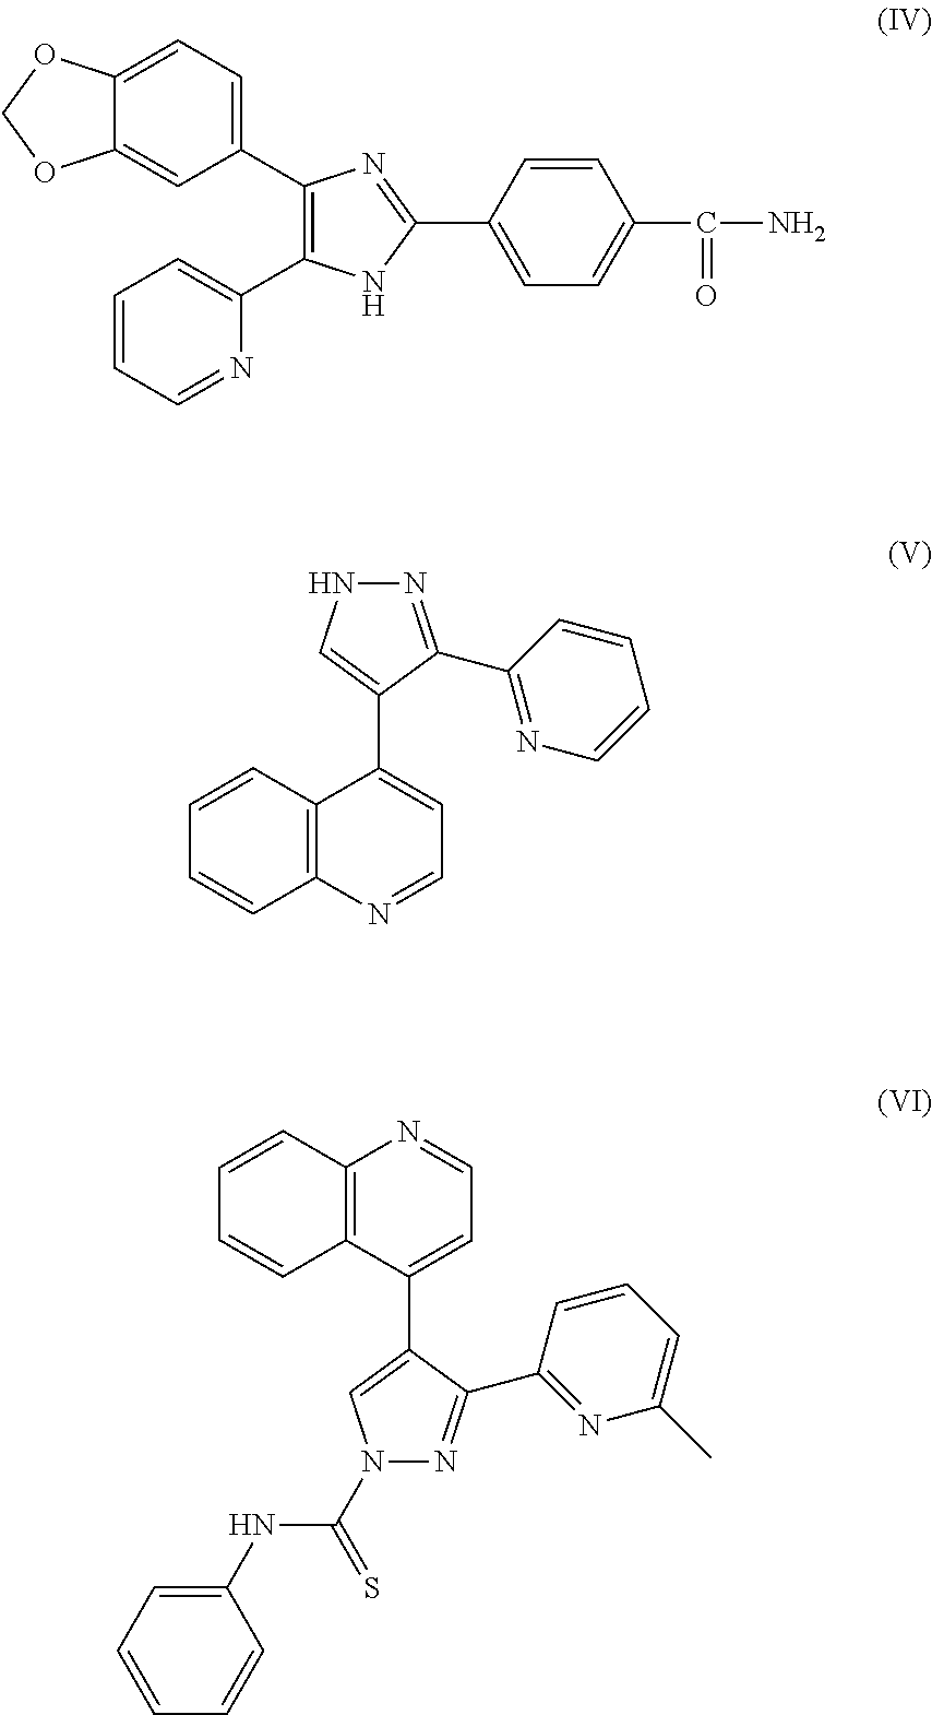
C1(C2=CC=C3C(=C2)OCO3)=C(C2=CC=CC=N2)NC(C2=CC=C(C(N)=O)C=C2)=N1.C12=C(C=CC=C1)C(C1=CNN=C1C1=NC=CC=C1)=CC=N2.C12=C(C=CC=C1)C(C1=CN(C(NC3=CC=CC=C3)=S)N=C1C1=NC(C)=CC=C1)=CC=N2
